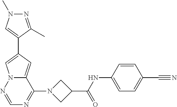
N1=C(C)C(C2=CN3C(=C2)C(N2CC(C(NC4=CC=C(C#N)C=C4)=O)C2)=NC=N3)=CN1C
